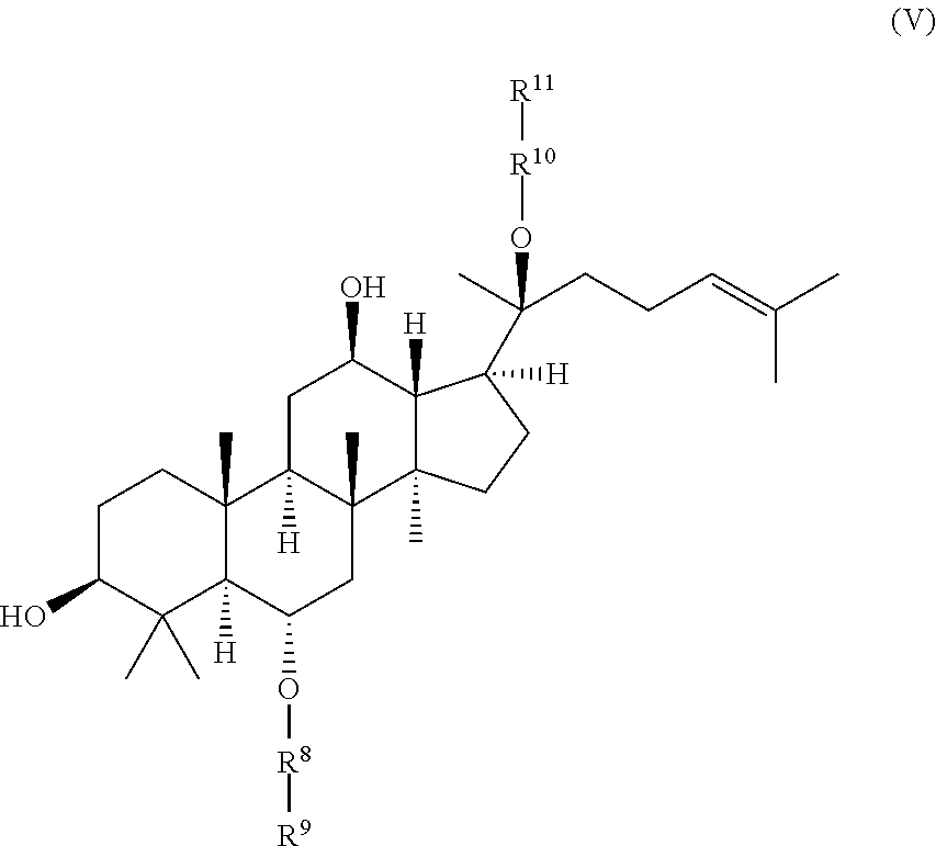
C1C(O)C(C)(C)C2([H])C(C)(C1)C1([H])C(C)(CC2O[R8][R9])C2(C)C([H])(C(O)C1)C([H])(C(C)(CCC=C(C)C)O[R10][R11])CC2
